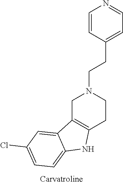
C1C2=C(CCN1CCC1=CC=NC=C1)NC1=CC=C(Cl)C=C21
